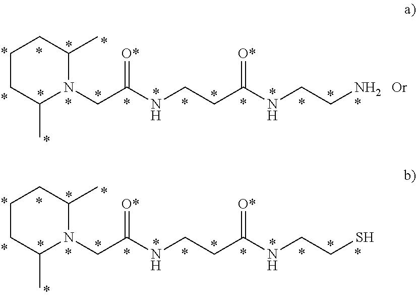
C1CC(C)N(CC(NCCC(NCCN)=[O*])=[O*])C(C)C1.C1CC(C)N(CC(NCCC(NCCS)=[O*])=[O*])C(C)C1
